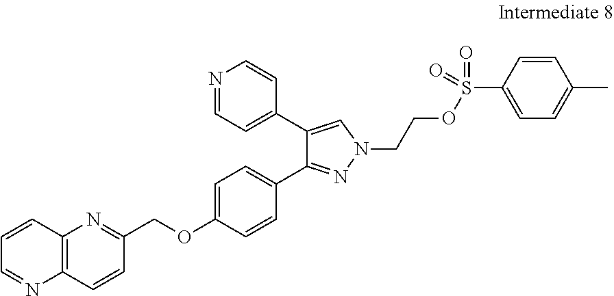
C12=C(C=CC(COC3=CC=C(C4=NN(CCOS(C5=CC=C(C)C=C5)(=O)=O)C=C4C4=CC=NC=C4)C=C3)=N1)N=CC=C2
